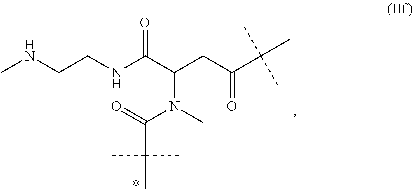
CNCCNC(C(CC(C(C)(C)C)=O)N(C(=O)C(C)(C)C)C)=O
